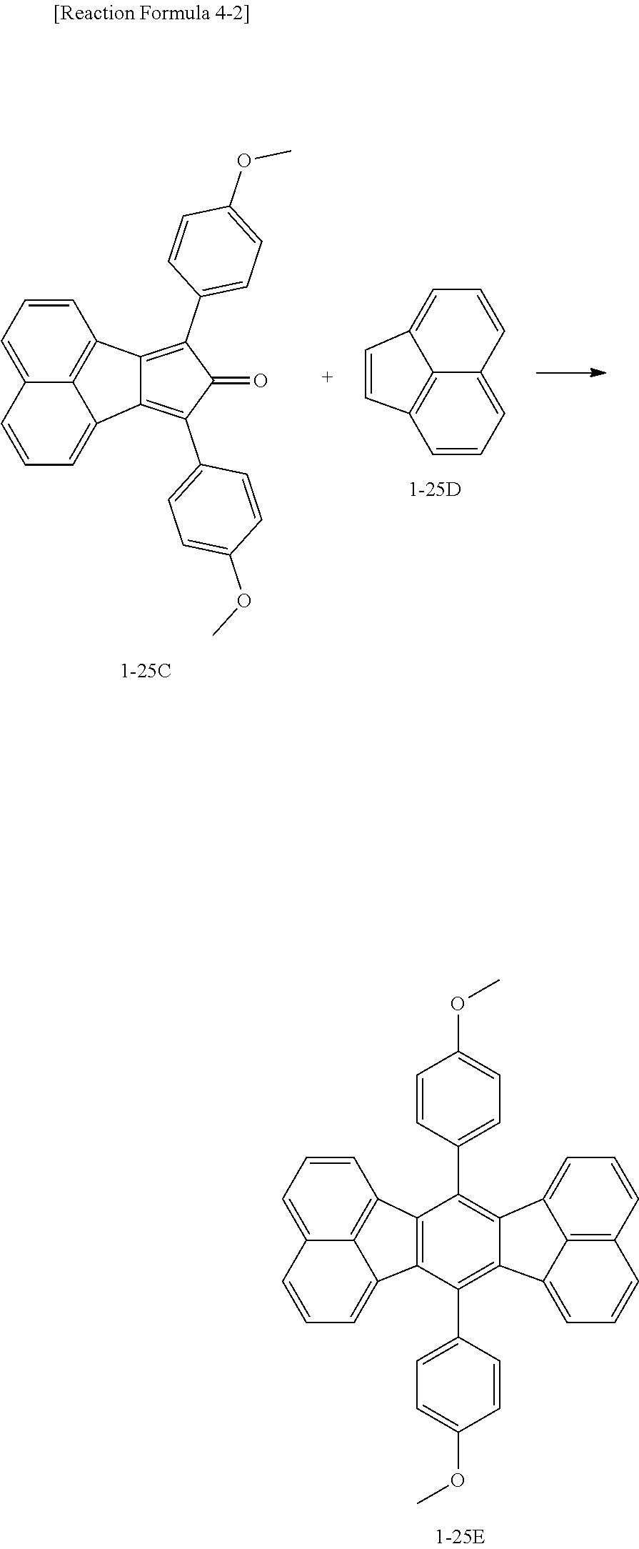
C1=CC=C2C3=C1C1=C(C3=CC=C2)C(C2=CC=C(OC)C=C2)=C2C(=C1C1=CC=C(OC)C=C1)C1=CC=CC3=C1C2=CC=C3.C1=CC=C2C3=C1C1=C(C4=CC=C(OC)C=C4)C(=O)C(C4=CC=C(OC)C=C4)=C1C3=CC=C2.C1=CC=C2C3=C1C=CC3=CC=C2
